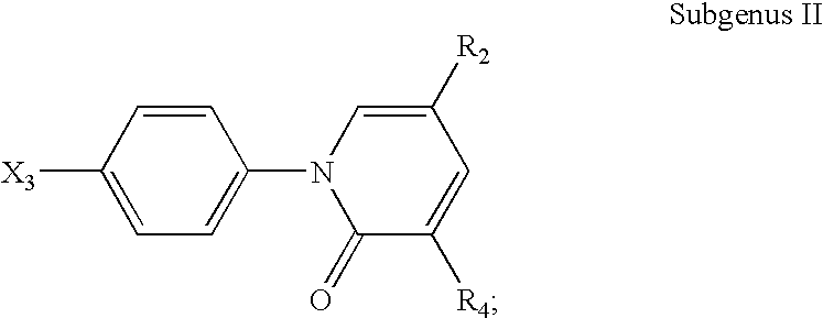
N1(C2=CC=C([X3])C=C2)C(=O)C([R4])=CC([R2])=C1
